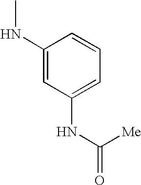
C1(NC)=CC(NC(=O)[Me])=CC=C1
